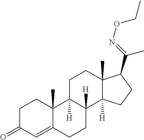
C1C(=O)C=C2C(C)(C1)C1([H])C([H])(CC2)C2([H])C(C)(CC1)C(C(=NOCC)C)CC2
